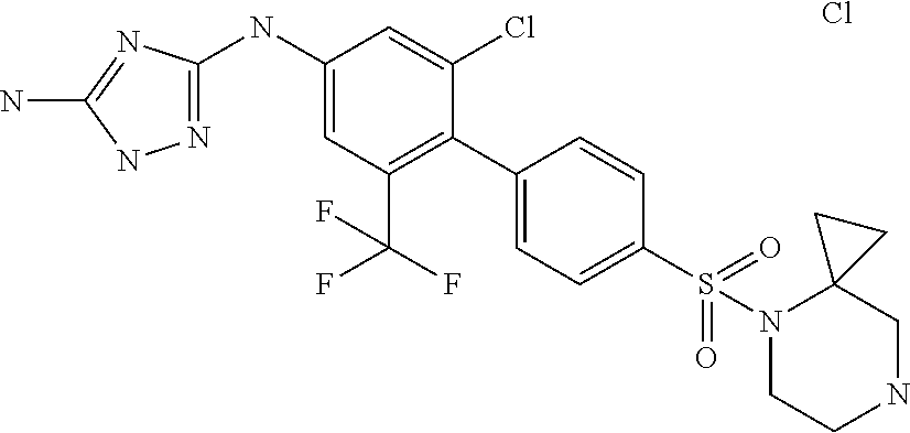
N1=C(NC2=CC(C(F)(F)F)=C(C3=CC=C(S(=O)(=O)N4CCNCC45CC5)C=C3)C(Cl)=C2)N=C(N)N1.Cl
